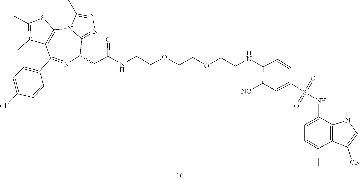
S(=O)(NC1=CC=C(C)C2=C1NC=C2[CN])(C1=CC([NC])=C(NCCOCCOCCNC(CC2C3=NN=C(C)N3C3=C(C(C4=CC=C(Cl)C=C4)=N2)C(C)=C(C)S3)=O)C=C1)=O
